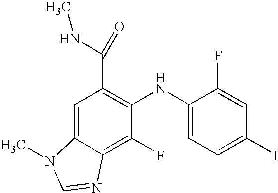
C(C1=C(NC2=CC=C(I)C=C2F)C(F)=C2C(=C1)N(C)C=N2)(NC)=O
